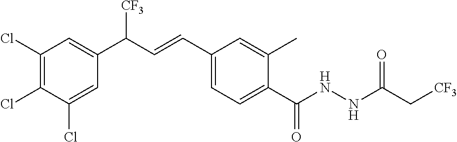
C1(Cl)=C(Cl)C(Cl)=CC(C(C=CC2=CC=C(C(NNC(C[CF3])=O)=O)C(C)=C2)[CF3])=C1
